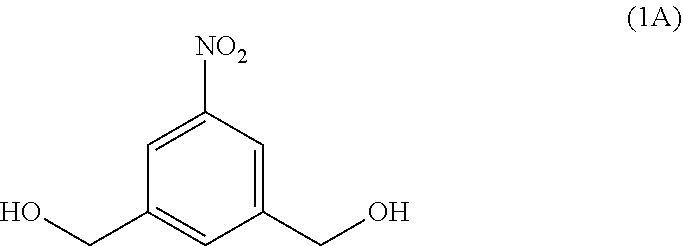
OCC1=CC(CO)=CC([NO2])=C1
